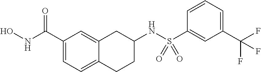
C1(C(NO)=O)=CC=C2C(=C1)CC(NS(C1=CC(C(F)(F)F)=CC=C1)(=O)=O)CC2
